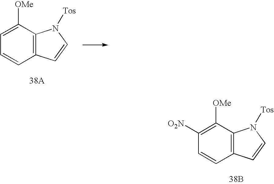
C1=C([OMe])C2=C(C=C1)C=CN2[Tos].C1([O2N])=C([OMe])C2=C(C=C1)C=CN2[Tos].[38B]
